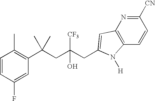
C1=CC(F)=CC(C(CC(CC2=CC3=C(C=CC([CN])=N3)N2[H])([CF3])O)(C)C)=C1C
